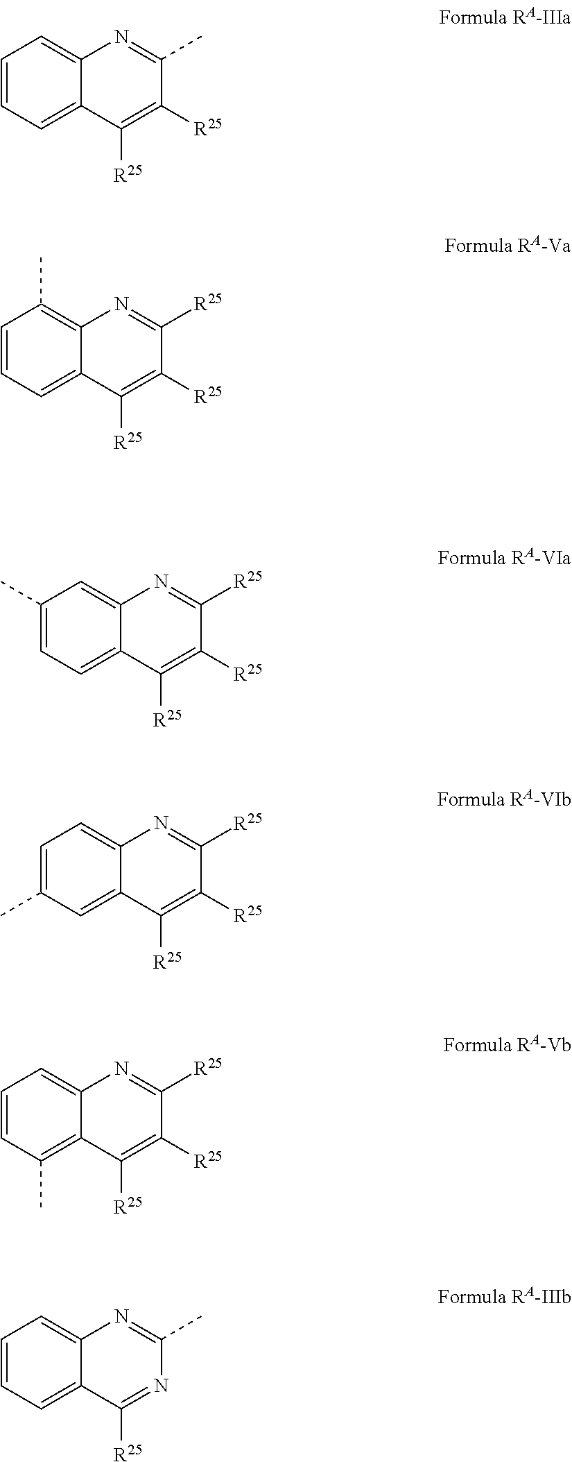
C1=CC=C2C(=C1)N=C(C)C([R25])=C2[R25].C1=CC=C2C(=C1C)N=C([R25])C([R25])=C2[R25].C1(C)=CC=C2C(=C1)N=C([R25])C([R25])=C2[R25].C1=C(C)C=C2C(=C1)N=C([R25])C([R25])=C2[R25].C1=CC(C)=C2C(=C1)N=C([R25])C([R25])=C2[R25].C1=CC=C2C(=C1)N=C(C)N=C2[R25]
